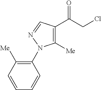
C1([Me])=C(C(CCl)=O)C=NN1C1=C([Me])C=CC=C1
